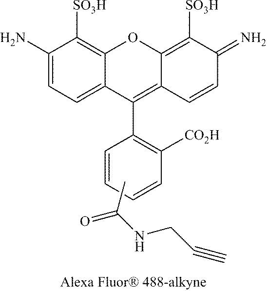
C1=C2C(=C([SO3H])C(N)=C1)OC1=C([SO3H])C(=N)C=CC1=C2C1=C([CO2H])C=CC=C1.CC(=O)NCC#C
